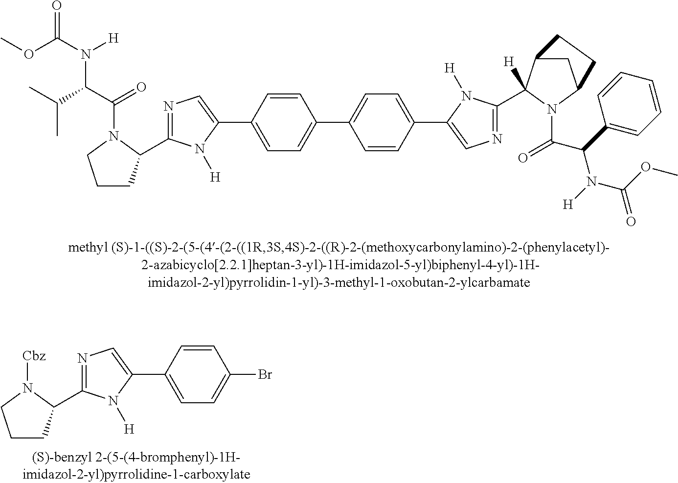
C1=CC(C2=CN=C(C3CCCN3[Cbz])N2[H])=CC=C1Br.C1=CC(C2=CN=C(C3CCCN3C(C(C(C)C)N(C(OC)=O)[H])=O)N2[H])=CC=C1C1=CC=C(C2=CN=C(C3([H])C4CC(N3C(C(C3=CC=CC=C3)N([H])C(OC)=O)=O)CC4)N2[H])C=C1
